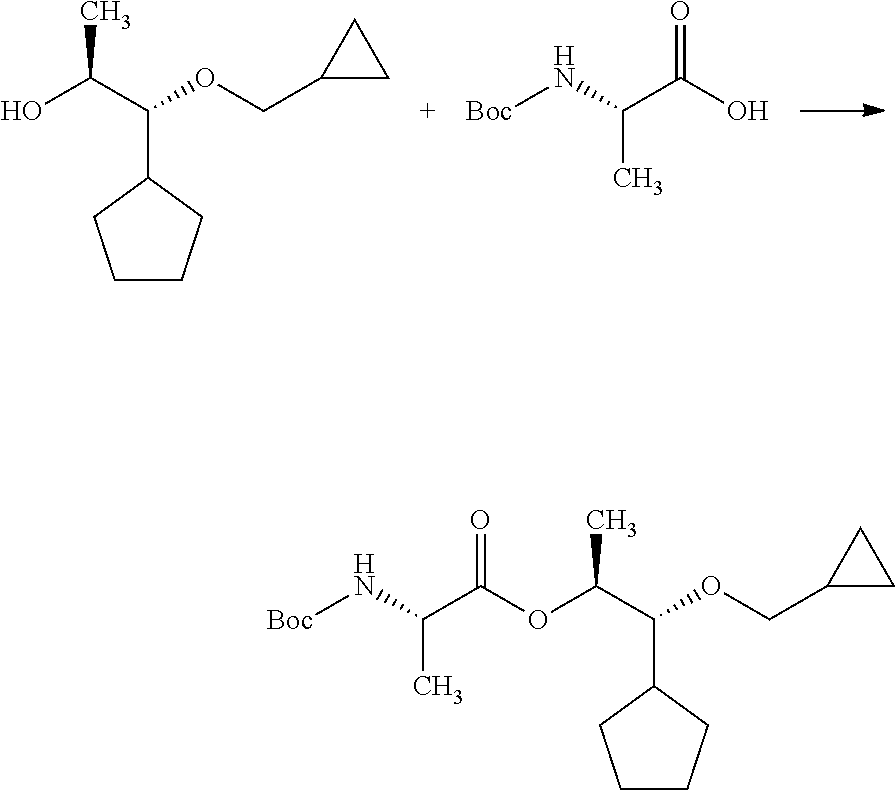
C1CCC(C(C(C)O)OCC2CC2)C1.C(N[Boc])(C(O)=O)C.C1CCC(C(C(C)OC(C(N[Boc])C)=O)OCC2CC2)C1
